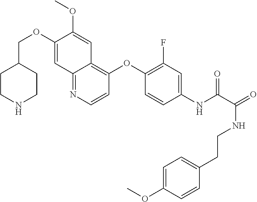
C1CNCCC1COC1=CC2=NC=CC(OC3=C(F)C=C(NC(C(=O)NCCC4=CC=C(OC)C=C4)=O)C=C3)=C2C=C1OC
